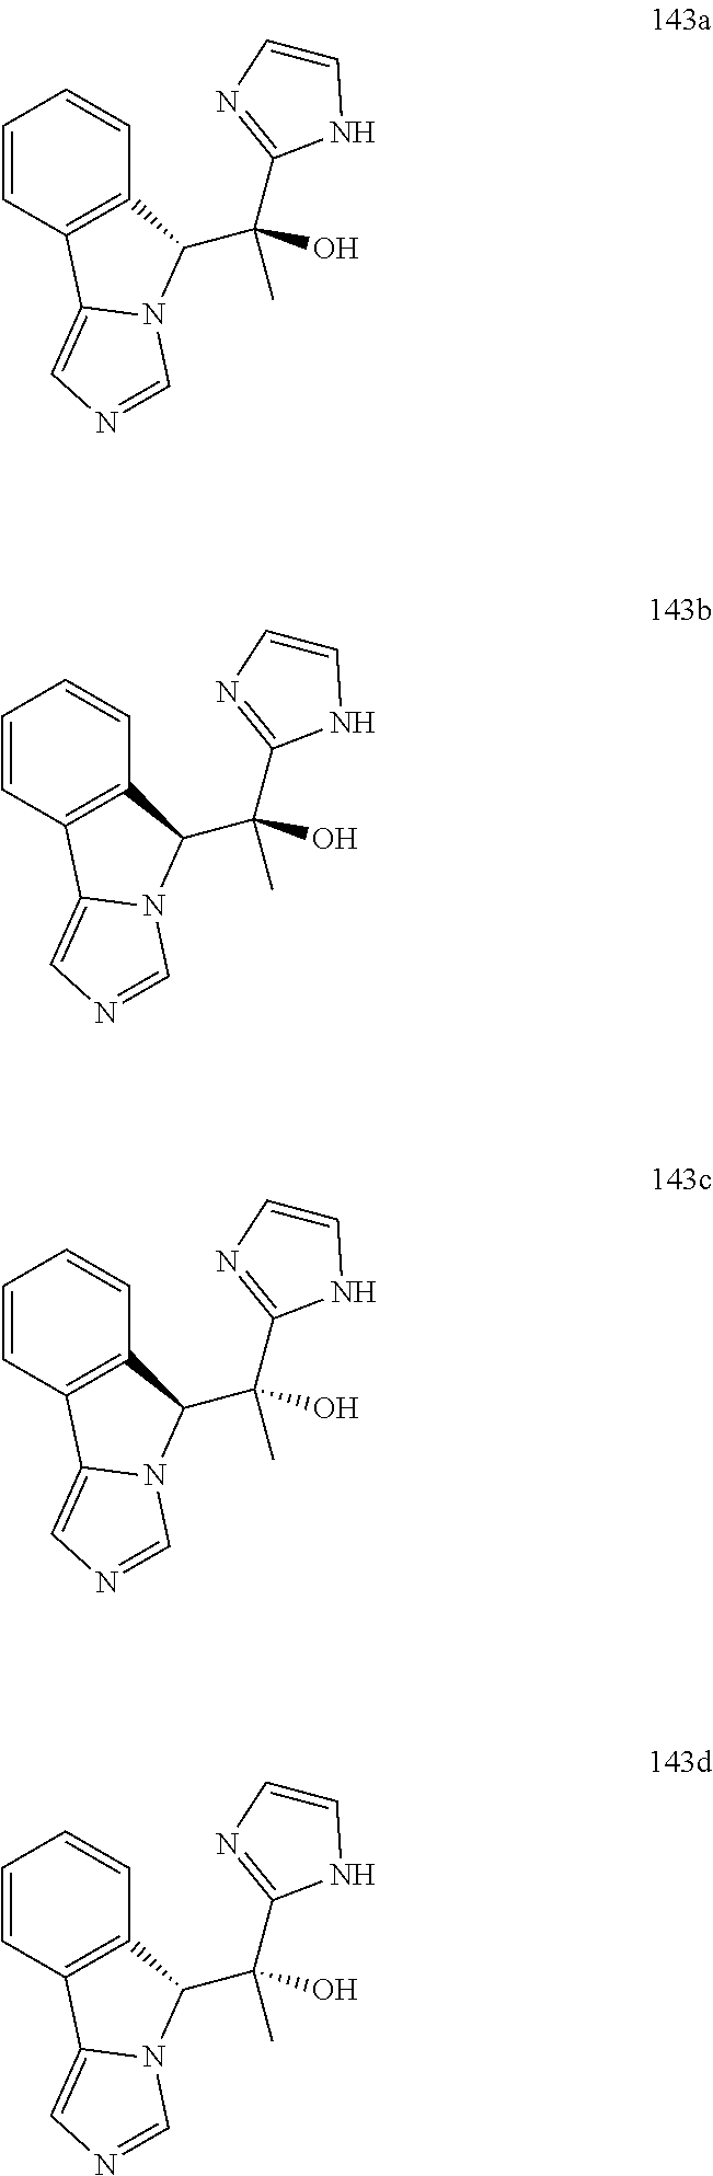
C(C1=NC=CN1)(C)(O)C1C2=C(C=CC=C2)C2=CN=CN21.C(C1=NC=CN1)(C)(O)C1C2=C(C=CC=C2)C2=CN=CN21.C(C1=NC=CN1)(C)(O)C1C2=C(C=CC=C2)C2=CN=CN21.C(C1=NC=CN1)(C)(O)C1C2=C(C=CC=C2)C2=CN=CN21
